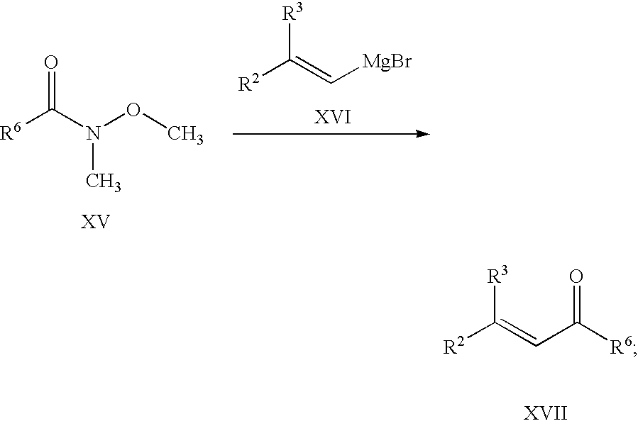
[R6]C(N(OC)C)=O.[R2]C(=C[MgBr])[R3].[R2]C(=CC([R6])=O)[R3]
